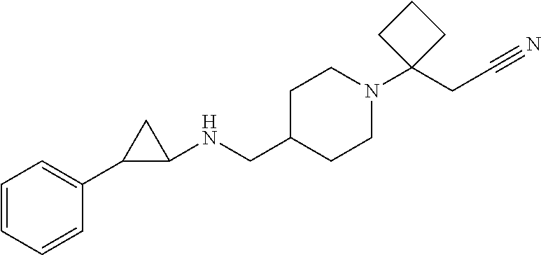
C1(C2C(NCC3CCN(C4(CC#N)CCC4)CC3)C2)=CC=CC=C1
